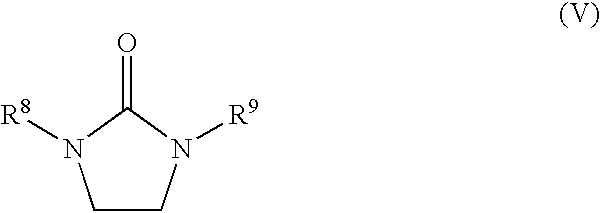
C1CN([R9])C(=O)N1[R8]
